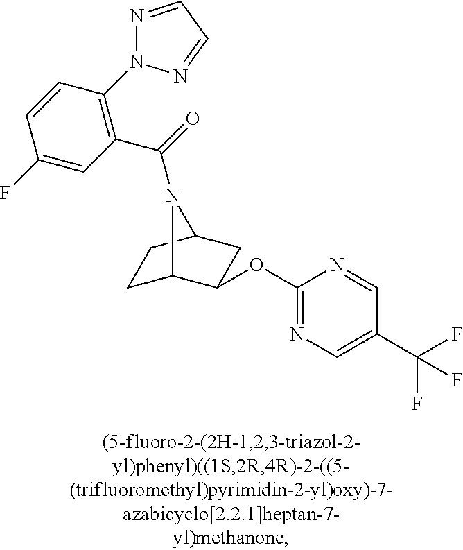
C(=O)(N1C2CCC1CC2OC1=NC=C(C(F)(F)F)C=N1)C1=C(N2N=CC=N2)C=CC(F)=C1
